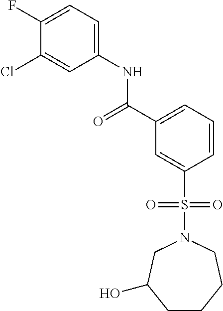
C1(F)=CC=C(NC(C2=CC=CC(S(N3CC(O)CCCC3)(=O)=O)=C2)=O)C=C1Cl
